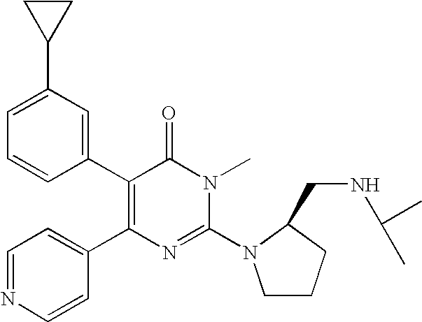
C1=C(C2CC2)C=C(C2=C(C3=CC=NC=C3)N=C(N3CCCC3CNC(C)C)N(C)C2=O)C=C1
